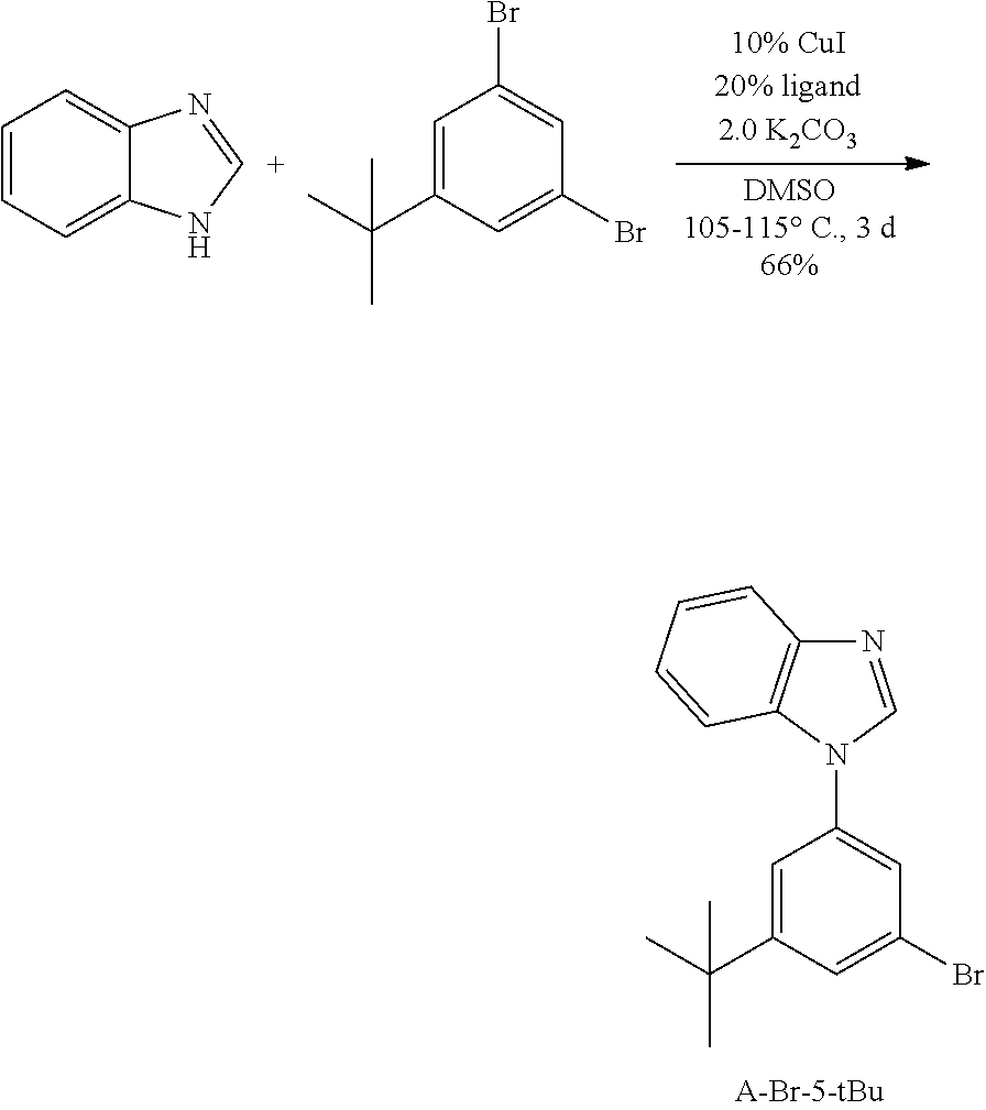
C1=C(C(C)(C)C)C=C(Br)C=C1Br.C12=CC=CC=C1N[C+]=N2.C1=C(C(C)(C)C)C=C(Br)C=C1N1C=NC2=C1C=CC=C2
